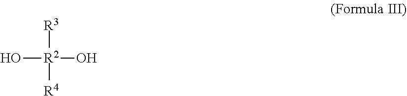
[R3][R2]([R4])(O)O
